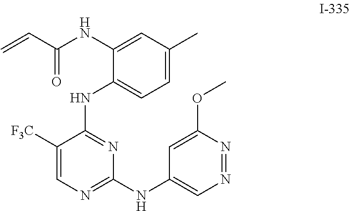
C1(NC(C=C)=O)=CC(C)=CC=C1NC1=NC(NC2=CN=NC(OC)=C2)=NC=C1[F3C]
